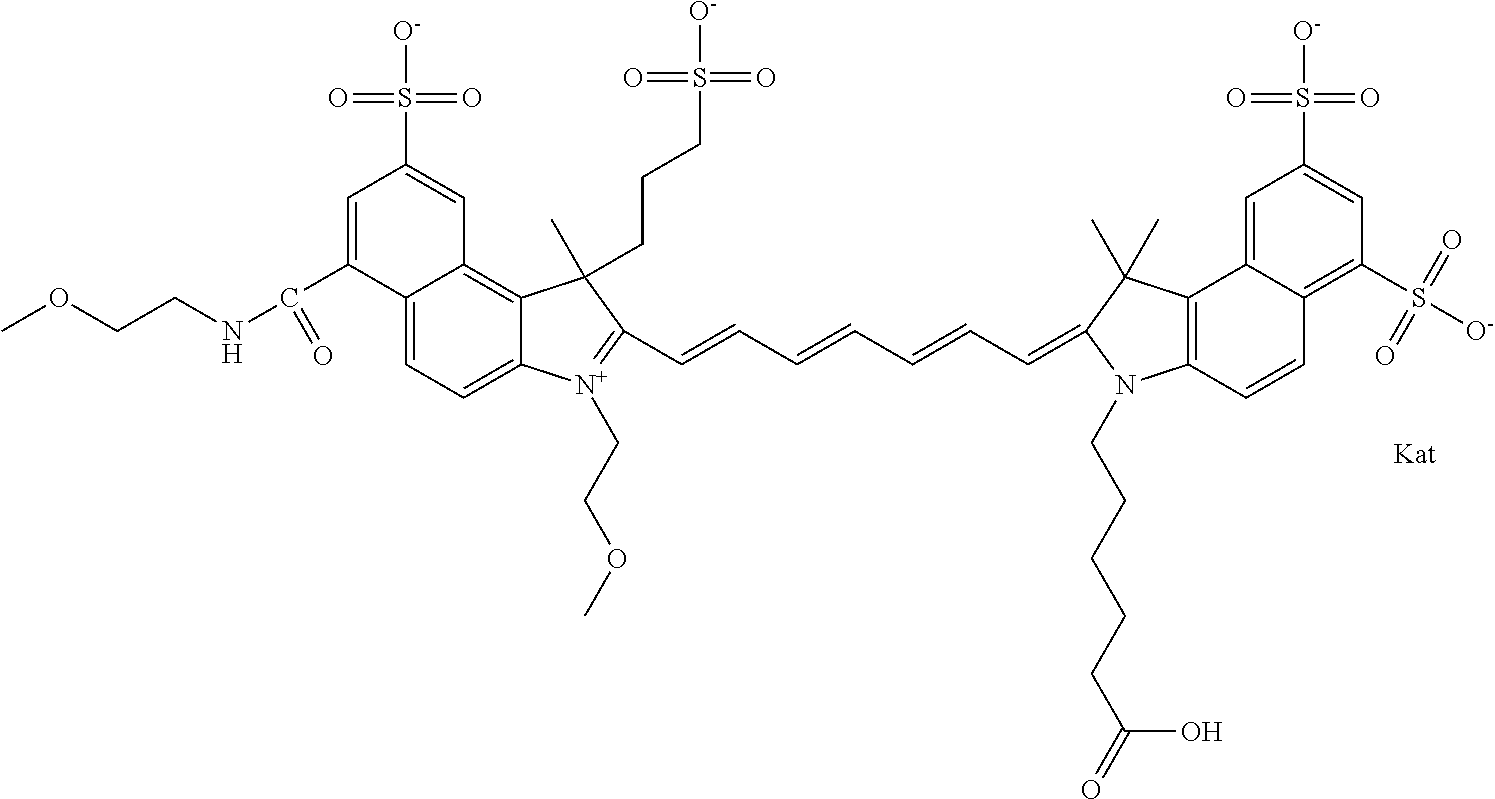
C1=C(C(NCCOC)=O)C2=CC=C3C(=C2C=C1S([O-])(=O)=O)C(C)(CCCS(=O)(=O)[O-])C(C=CC=CC=CC=C1C(C)(C)C2=C(C=CC4=C(S([O-])(=O)=O)C=C(S([O-])(=O)=O)C=C24)N1CCCCCC(=O)O)=[N+]3CCOC
